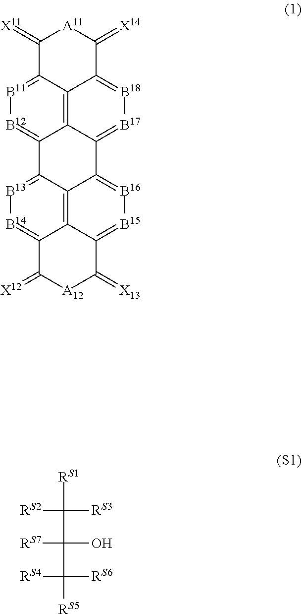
[B11]1=C2C3=C4C(=[B12]1)C1=[B13][B14]=C5C6=C1C(=[B16][B15]=C6C(=[X13])[A12]C5=[X12])C4=[B17][B18]=C3C(=[X14])[A11]C2=[X11].[RS1]C(C(C([RS5])([RS6])[RS4])(O)[RS7])([RS3])[RS2]
